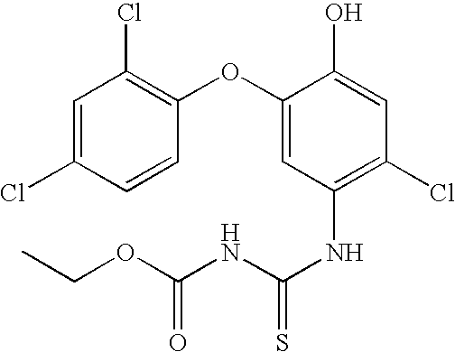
C1=C(Cl)C=CC(OC2=CC(NC(=S)NC(=O)OCC)=C(Cl)C=C2O)=C1Cl
